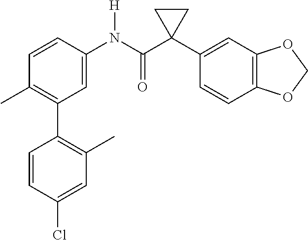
C1=C(N(C(C2(C3=CC4=C(C=C3)OCO4)CC2)=O)[H])C=CC(C)=C1C1=C(C)C=C(Cl)C=C1
